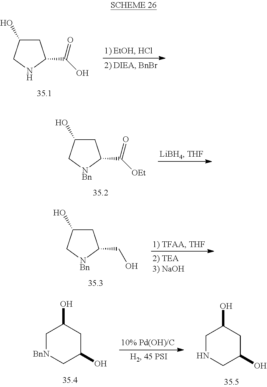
C1C(O)CNC1C(=O)O.C1C(O)C[NBn]C1C(=O)[OEt].C1C(O)C[NBn]C1CO.C1[BnN]CC(O)CC1O.C1NCC(O)CC1O
